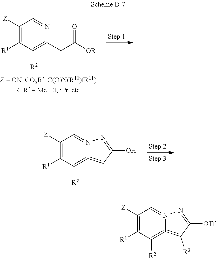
C1([Z])=C([R1])C([R2])=C(CC([OR])=O)N=C1.C1([Z])=C([R1])C([R2])=C2=CC(O)=NN2=C1.C1([Z])=C([R1])C([R2])=C2=C([R3])C([OTf])=NN2=C1
